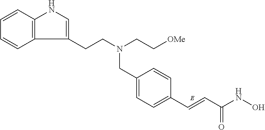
C1(CN(CCC2=CNC3=C2C=CC=C3)CC[OMe])=CC=C(C=CC(NO)=O)C=C1
